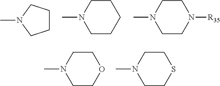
C1CCN(C)C1.C1CN(C)CCC1.C1CN(C)CCN1[R35].C1CN(C)CCO1.C1CN(C)CCS1
